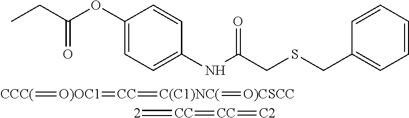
C1(OC(CC)=O)=CC=C(NC(CSCC2=CC=CC=C2)=O)C=C1.[CCC(]=[O)OC1]=[CC]=[C(C1)NC(]=[O)CSCC].[2]=[CC]=[CC]=[C2]
